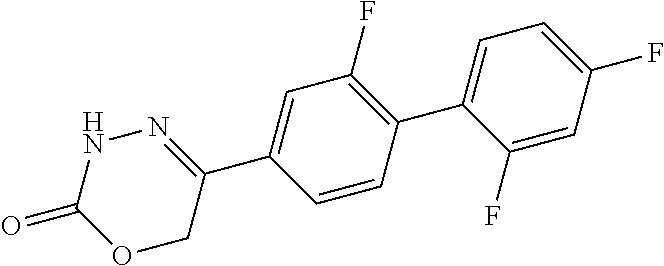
C1(C2=CC=C(F)C=C2F)=C(F)C=C(C2=NNC(=O)OC2)C=C1
